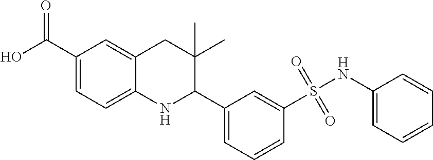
OC(C1=CC=C2C(=C1)CC(C)(C)C(C1=CC=CC(S(NC3=CC=CC=C3)(=O)=O)=C1)N2)=O
